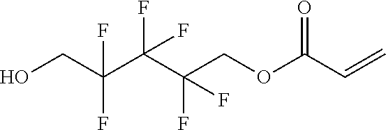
OCC(C(C(COC(C=C)=O)(F)F)(F)F)(F)F
